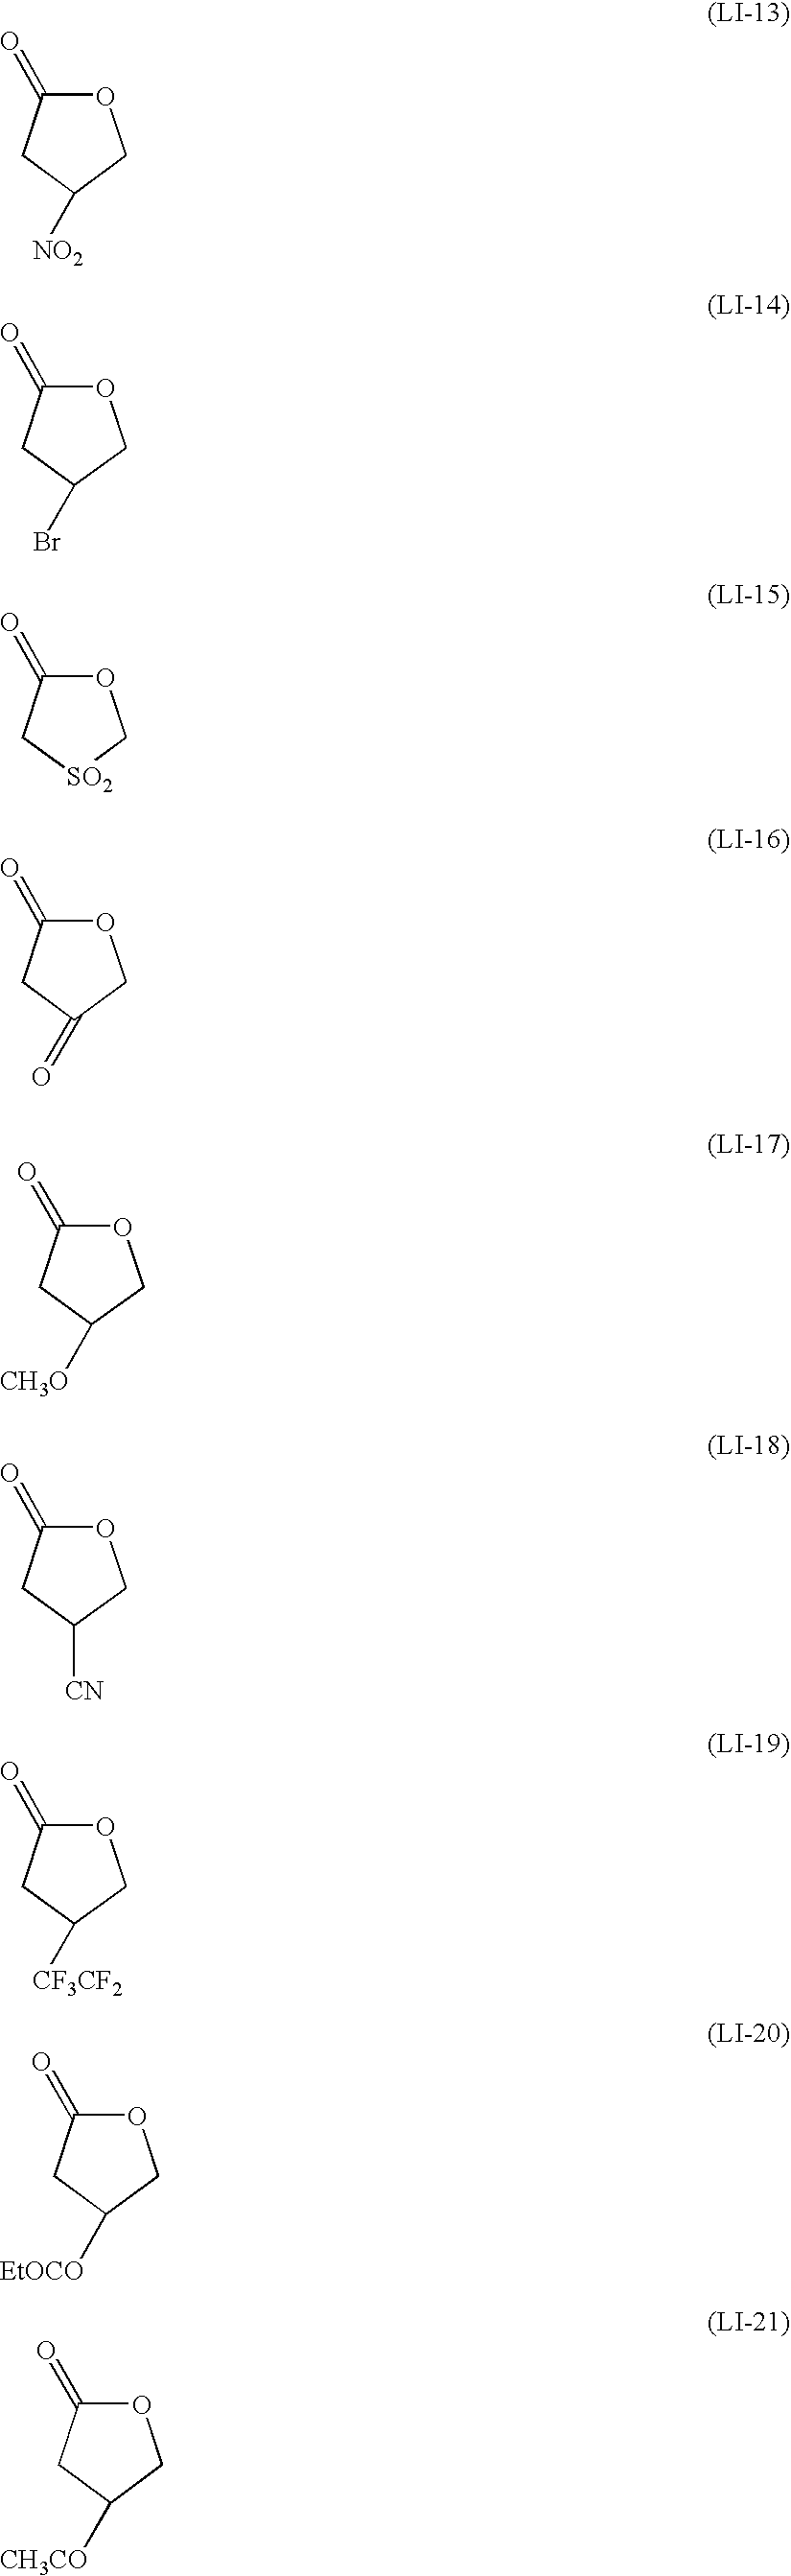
O1C(=O)CC([NO2])C1.O1C(=O)CC(Br)C1.O1C(=O)C[SO2]C1.O1C(=O)CC(=O)C1.O1C(=O)CC([CH3O])C1.O1C(=O)CC([CN])C1.O1C(=O)CC([CF3CF2])C1.O1C(=O)CC([EtOCO])C1.O1C(=O)CC([CH3CO])C1
